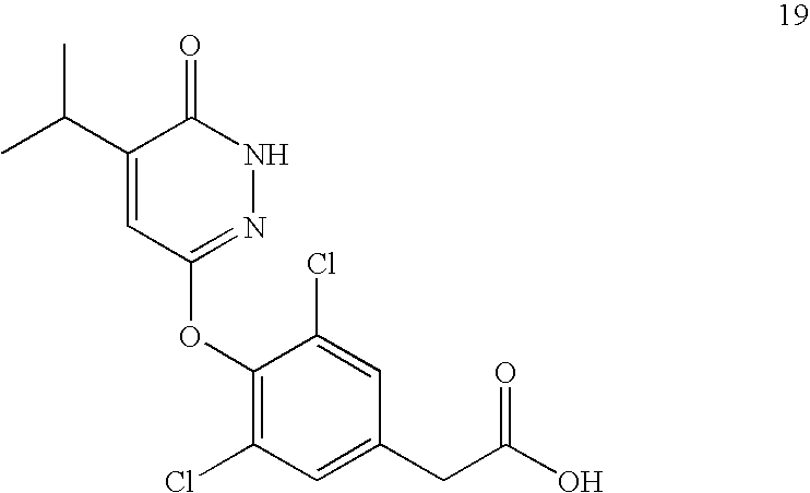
C1(C(C)C)=CC(OC2=C(Cl)C=C(CC(O)=O)C=C2Cl)=NNC1=O
